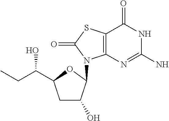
C1(N)=NC2=C(C(=O)N1)SC(=O)N2C1C(O)CC(C(CC)O)O1
